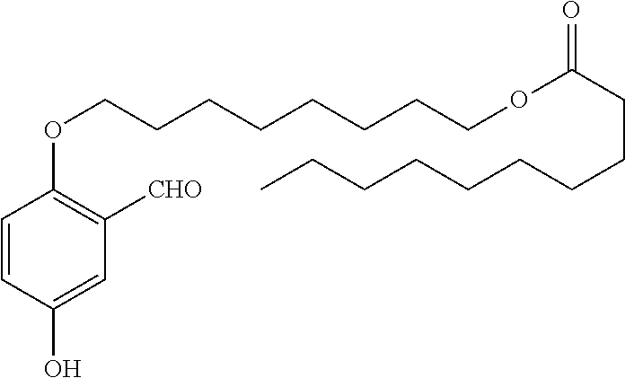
C1=CC(O)=CC([CHO])=C1OCCCCCCCCOC(CCCCCCCCC)=O
